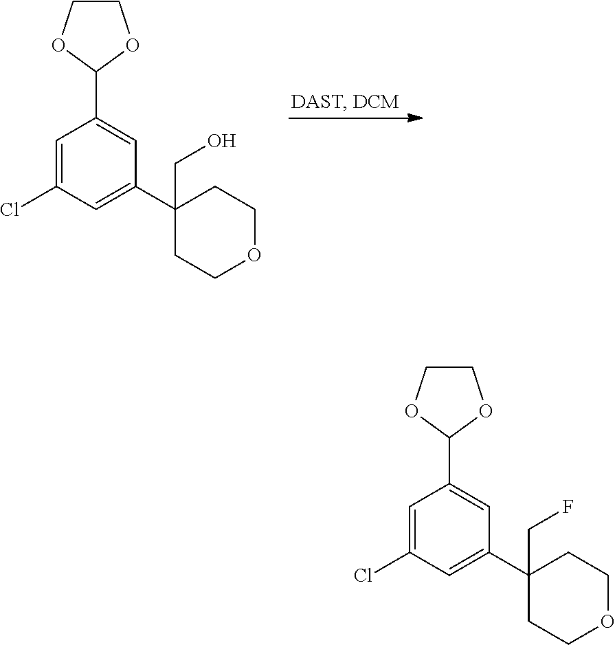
C1=C(Cl)C=C(C2(CO)CCOCC2)C=C1C1OCCO1.C1=C(Cl)C=C(C2(CF)CCOCC2)C=C1C1OCCO1
